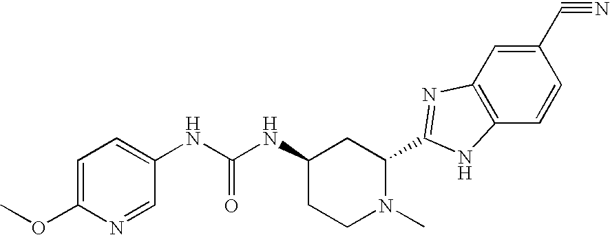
N(C(NC1CCN(C)C(C2=NC3=C(C=CC(C#N)=C3)N2)C1)=O)C1=CC=C(OC)N=C1
